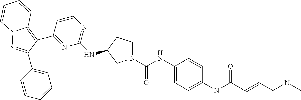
N12N=C(C3=CC=CC=C3)C(C3=NC(NC4CCN(C(NC5=CC=C(NC(C=CCN(C)C)=O)C=C5)=O)C4)=NC=C3)=C1C=CC=C2
